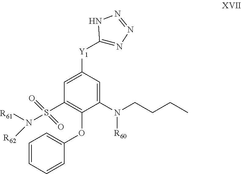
C1=C([Y1]C2=NN=NN2)C=C(N(CCCC)[R60])C(OC2=CC=CC=C2)=C1S(=O)(=O)N([R61])[R62]
